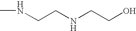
C(CNCCO)NC
